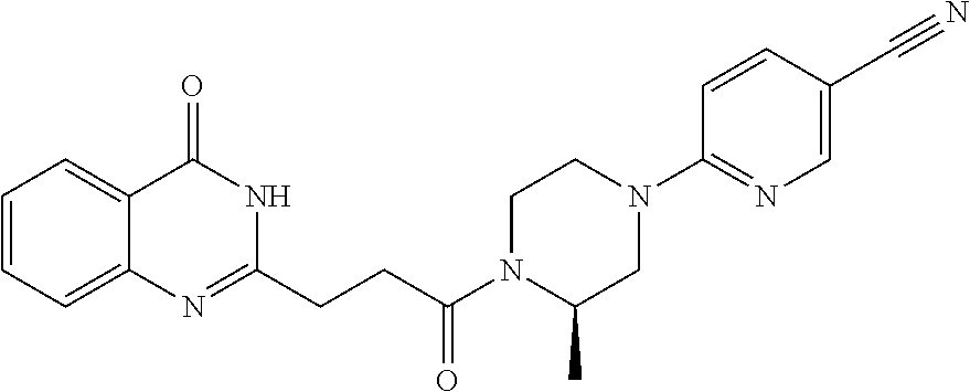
C12=CC=CC=C1N=C(CCC(N1C(C)CN(C3=NC=C(C#N)C=C3)CC1)=O)NC2=O
